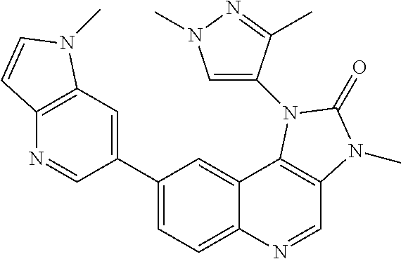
C1(C2=CC3=C(N=C2)C=CN3C)=CC=C2C(=C1)C1=C(C=N2)N(C)C(=O)N1C1=CN(C)N=C1C
